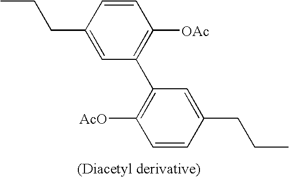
C1=CC(CCC)=CC(C2=C([AcO])C=CC(CCC)=C2)=C1[OAc]
